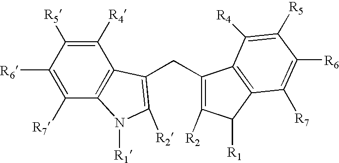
C1([R7])=C([R6])C([R5])=C([R4])C2=C1N([R1])C([R2])=C2CC1=C([R2])C([R1])C2=C1C([R4])=C([R5])C([R6])=C2[R7]
